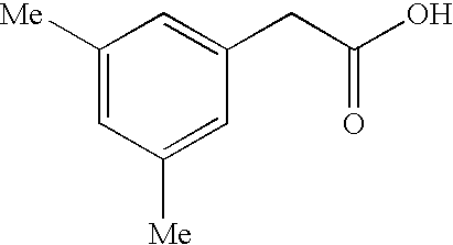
C1([Me])=CC([Me])=CC(CC(O)=O)=C1
